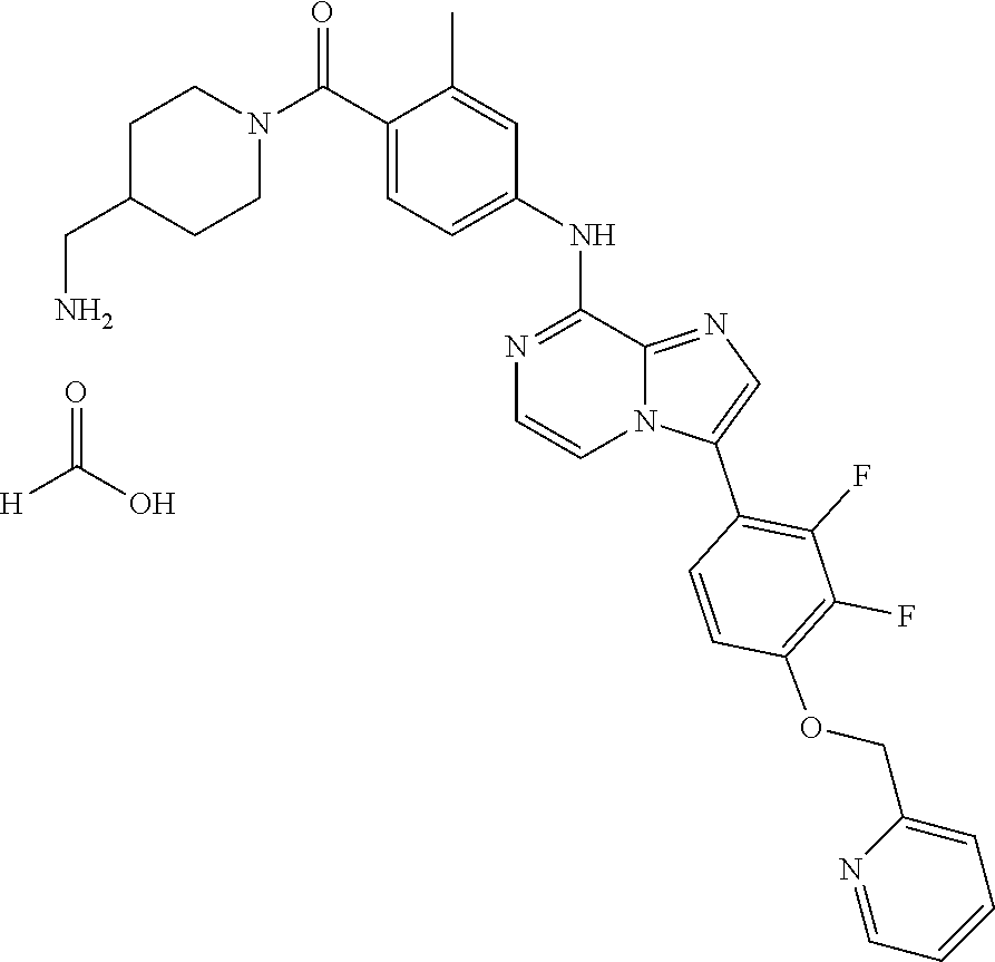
C1C(CN)CCN(C(C2=CC=C(NC3=NC=CN4C3=NC=C4C3=C(F)C(F)=C(OCC4=CC=CC=N4)C=C3)C=C2C)=O)C1.[H]C(O)=O
